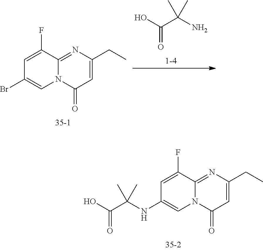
C1=C(F)C2=NC(CC)=CC(=O)N2C=C1Br.O=C(O)C(N)(C)C.C1=C(F)C2=NC(CC)=CC(=O)N2C=C1NC(C(O)=O)(C)C
